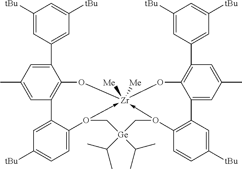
C1([tBu])=CC(C2=CC(C)=CC3=C2O[Zr]24([Me])([Me])-O(C5=CC=C([tBu])C=C35)C[Ge](C(C)C)(C(C)C)CO->2C2=C(C3=CC(C)=CC(C5=CC([tBu])=CC([tBu])=C5)=C3O4)C=C([tBu])C=C2)=CC([tBu])=C1
